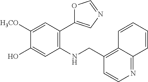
C1(NCC2=C3C(=NC=C2)C=CC=C3)=C(C2=CN=CO2)C=C([H3CO])C(O)=C1
